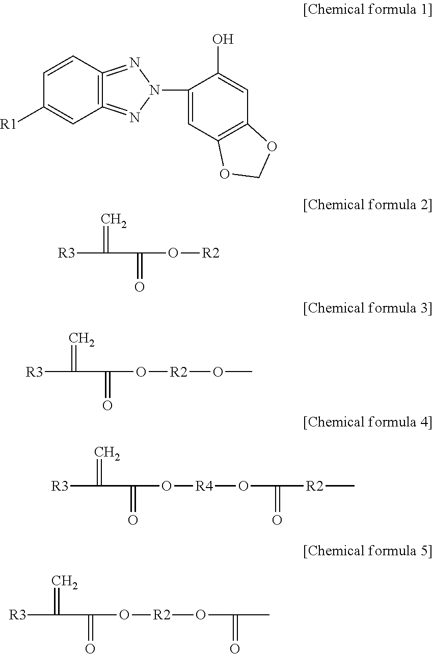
C12=C(=NN(C3=CC4=C(C=C3O)OCO4)N=1)C=CC([R1])=C2.[R3]C(=C)C(=O)O[R2].[R3]C(=C)C(=O)O[R2]OC.[R3]C(=C)C(=O)O[R4]OC(=O)[R2]C.[R3]C(=C)C(=O)O[R2]OC(=O)C
